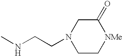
C1C[NMe]C(=O)CN1CCNC
